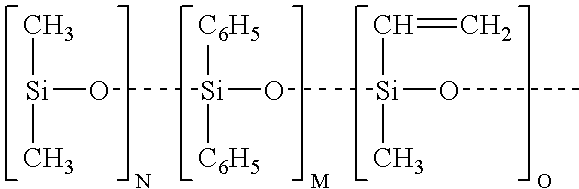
C[Si](C)O[Si]([C6H5])([C6H5])O[Si](C=C)(C)OC
